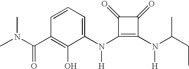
C(C1=C(O)C(N(C2=C(N([H])C(CC)C)C(=O)C2=O)[H])=CC=C1)(=O)N(C)C
